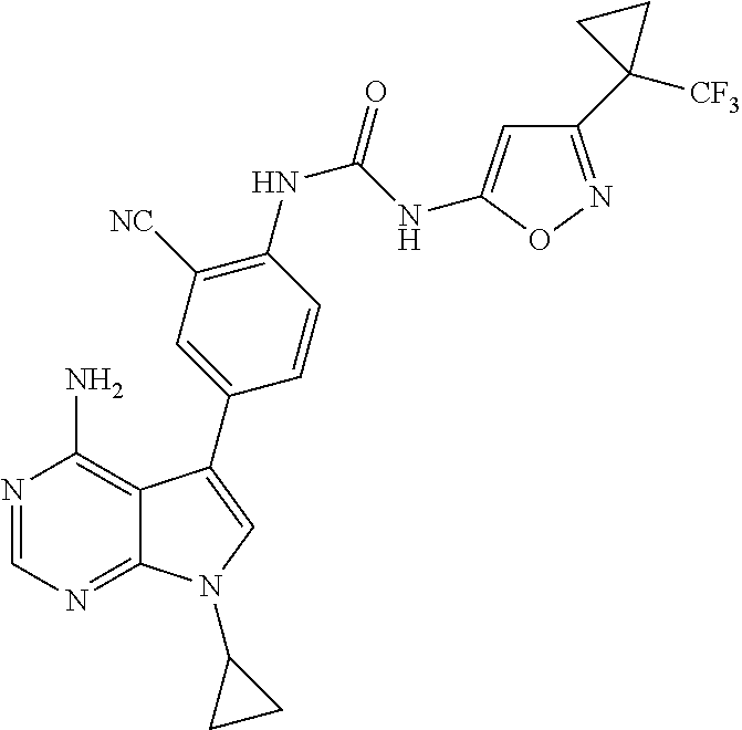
N1=CN=C2C(=C1N)C(C1=CC([NC])=C(NC(NC3=CC(C4([CF3])CC4)=NO3)=O)C=C1)=CN2C1CC1
